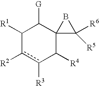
c1([R3])c([R2])C([R1])C([G])C2(C1[R4])C([R5])([R6])B2
